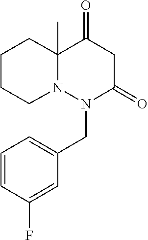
N12C(C)(CCCC1)C(=O)CC(=O)N2CC1=CC=CC(F)=C1
